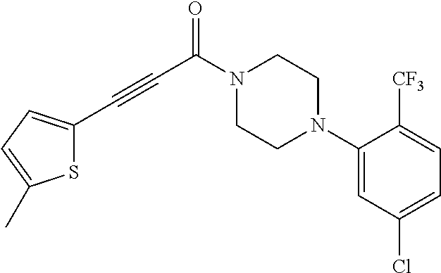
N1(C(C#CC2=CC=C(C)S2)=O)CCN(C2=CC(Cl)=CC=C2[CF3])CC1
